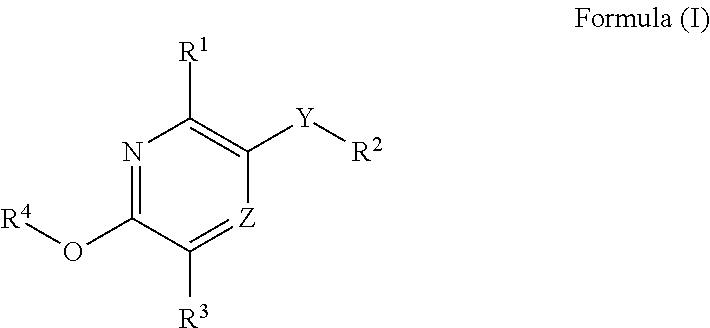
N1=C(O[R4])C([R3])=[Z]C([Y][R2])=C1[R1]
